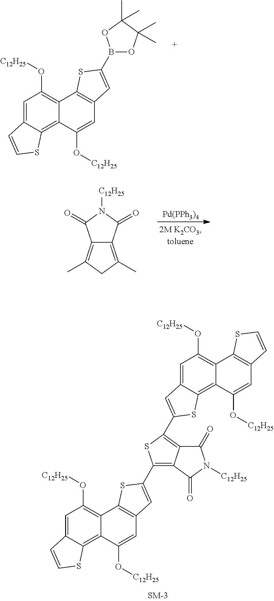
C1=C2C(=C3C(=C1O[C12H25])C1=C(C=C3O[C12H25])C=C(B3OC(C)(C)C(C)(C)O3)S1)SC=C2.[Pd(PPh3)4].C12=C(C)CC(C)=C1C(=O)N([C12H25])C2=O.C1=C2C(=C3C(=C1O[C12H25])C1=C(C=C3O[C12H25])C=C(C3=C4C(=C(C5=CC6=CC(O[C12H25])=C7C(=C6S5)C(O[C12H25])=CC5=C7SC=C5)S3)C(=O)N([C12H25])C4=O)S1)SC=C2
